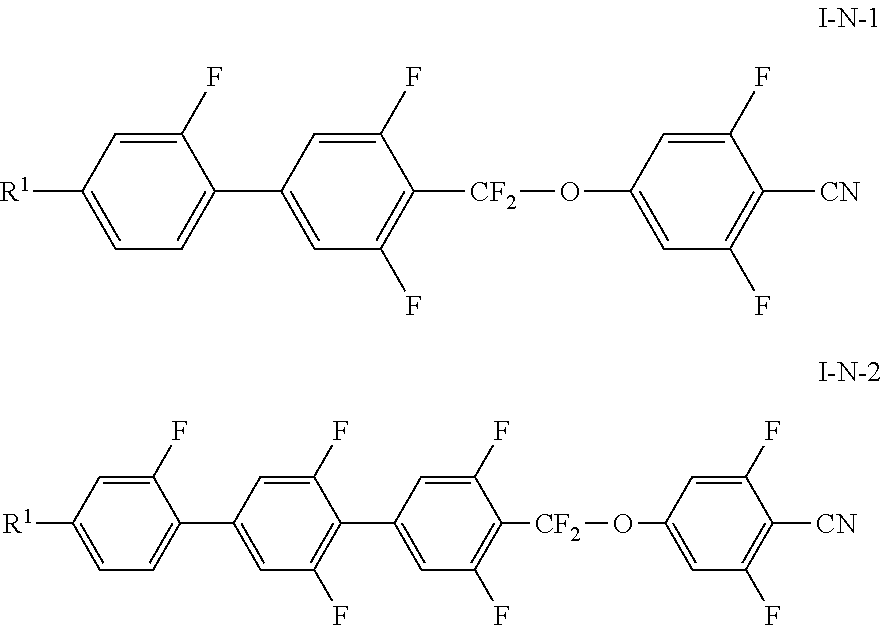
C1(C2=CC(F)=C(C3=CC(F)=C([CF2]OC4=CC(F)=C([CN])C(F)=C4)C(F)=C3)C(F)=C2)=CC=C([R1])C=C1F.C1(C2=CC(F)=C([CF2]OC3=CC(F)=C([CN])C(F)=C3)C(F)=C2)=CC=C([R1])C=C1F
